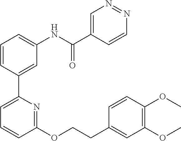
C1=CC(C2=CC=CC(OCCC3=CC(OC)=C(OC)C=C3)=N2)=CC(NC(C2=CN=NC=C2)=O)=C1
